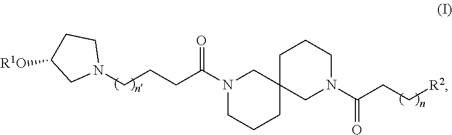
N1(CCCC(N2CCCC3(C2)CN(C(CC[R2])=O)CCC3)=O)CCC([R1O])C1
